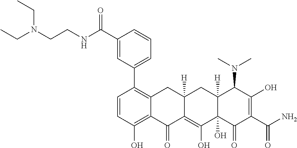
C1=CC(O)=C2C(=C1C1=CC=CC(C(NCCN(CC)CC)=O)=C1)CC1([H])C(=C(O)C3(O)C([H])(C1)C(N(C)C)C(O)=C(C(=O)N)C3=O)C2=O
